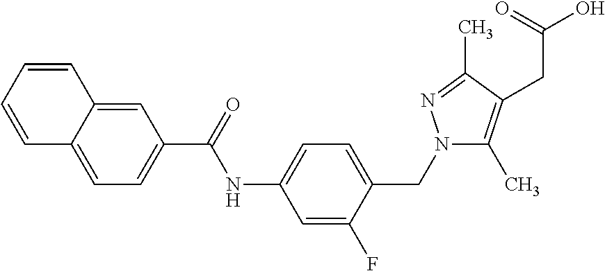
C1=C2C(=CC=C1C(=O)NC1=CC=C(CN3C(C)=C(CC(O)=O)C(C)=N3)C(F)=C1)C=CC=C2
